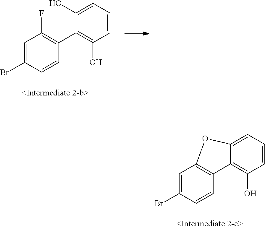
C1=C(Br)C=CC(C2=C(O)C=CC=C2O)=C1F.C1=C(Br)C=CC2=C1OC1=CC=CC(O)=C21
